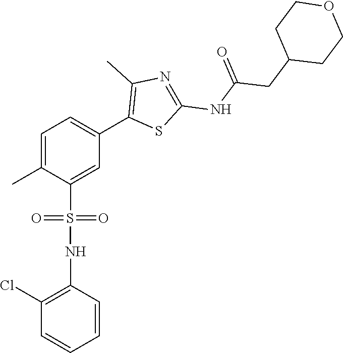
C1=C(C)C(S(=O)(=O)NC2=C(Cl)C=CC=C2)=CC(C2=C(C)N=C(NC(CC3CCOCC3)=O)S2)=C1
